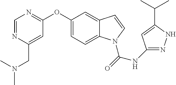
C1(OC2=NC=NC(CN(C)C)=C2)=CC=C2C(=C1)C=CN2C(=O)NC1=NNC(C(C)C)=C1
